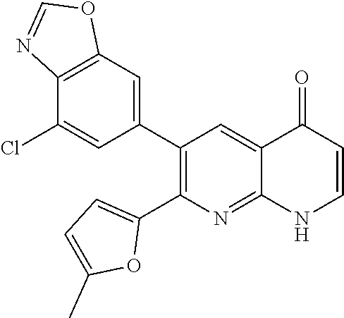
C12=C(C=C(C3=C(C4=CC=C(C)O4)N=C4C(=C3)C(=O)C=CN4)C=C1Cl)OC=N2
